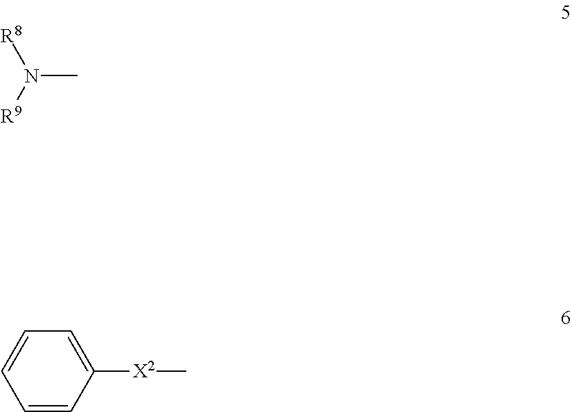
N(C)([R9])[R8].C1=CC([X2]C)=CC=C1
